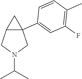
C12C(C3=CC(F)=C(C)C=C3)(CN(C(C)C)C1)C2
